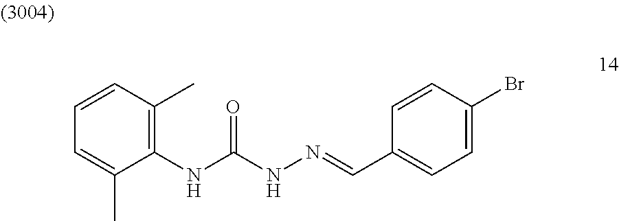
C1=C(C)C(NC(NN=CC2=CC=C(Br)C=C2)=O)=C(C)C=C1
